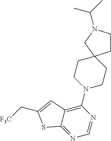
N1=C2C(=C(N3CCC4(CC3)CCN(C(C)C)C4)N=C1)C=C(C[F3C])S2
